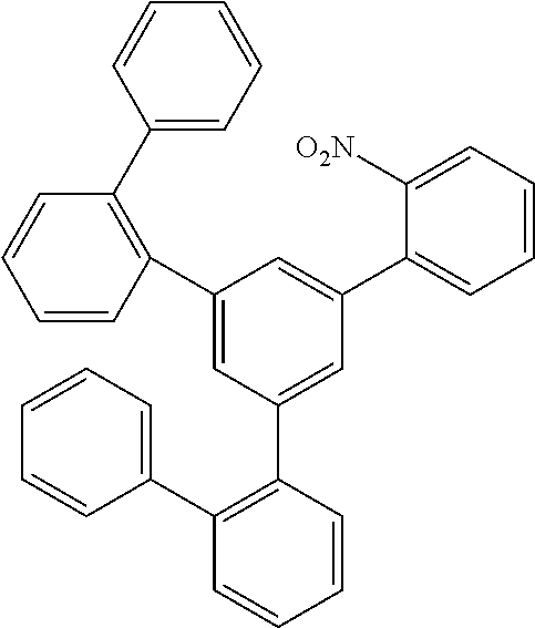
C1=CC(C2=CC(C3=C(C4=CC=CC=C4)C=CC=C3)=CC(C3=CC=CC=C3[O2N])=C2)=C(C2=CC=CC=C2)C=C1
